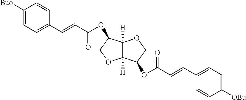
C12([H])C([H])(C(OC(C=CC3=CC=C([OBu])C=C3)=O)CO1)OCC2OC(C=CC1=CC=C([Buo])C=C1)=O
